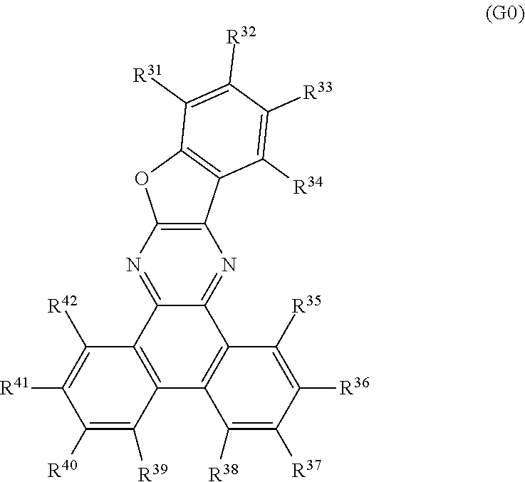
C12=C(C3=C(O1)N=C1C4=C(C5=C(C1=N3)C([R35])=C([R36])C([R37])=C5[R38])C([R39])=C([R40])C([R41])=C4[R42])C([R34])=C([R33])C([R32])=C2[R31]
